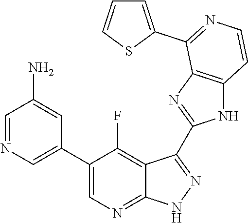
C1=NC=C(C2=CN=C3C(=C2F)C(C2=NC4=C(N2)C=CN=C4C2=CC=CS2)=N[N H]3)C=C1N
